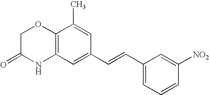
C12=C(C=C(C=CC3=CC=CC([NO2])=C3)C=C1C)NC(=O)CO2
